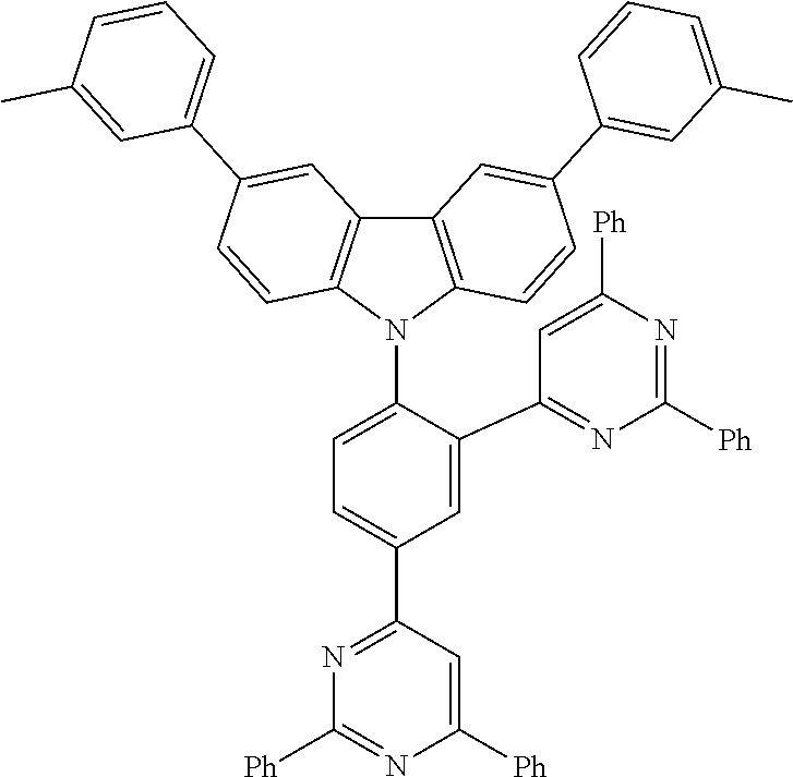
C1=C(C2=NC([Ph])=NC([Ph])=C2)C(N2C3=C(C4=C2C=CC(C2=CC=CC(C)=C2)=C4)C=C(C2=CC(C)=CC=C2)C=C3)=CC=C1C1=NC([Ph])=NC([Ph])=C1
